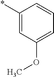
C1(*)=CC(OC)=CC=C1
